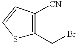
S1C=CC([CN])=C1CBr
